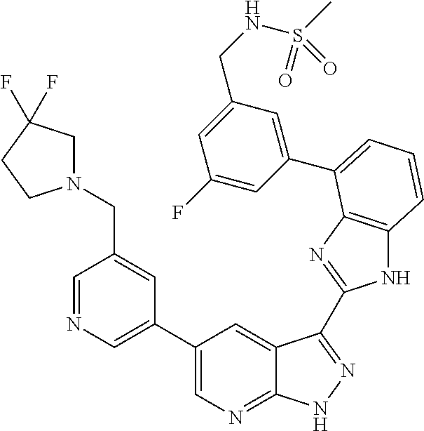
C1(C2=CN=C3C(=C2)C(C2=NC4=C(N2)C=CC=C4C2=CC(CNS(=O)(C)=O)=CC(F)=C2)=NN3)=CN=CC(CN2CC(F)(F)CC2)=C1
